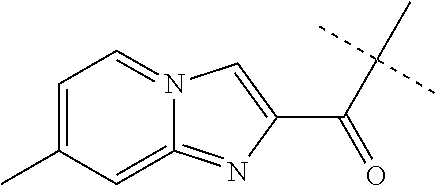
C(C(C)(C)C)(C1=CN2=CC=C(C)C=C2=N1)=O
